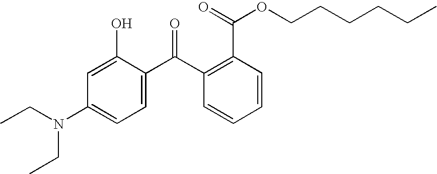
C1=C(C(C2=C(C(=O)OCCCCCC)C=CC=C2)=O)C(O)=CC(N(CC)CC)=C1
